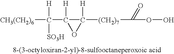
C(C1([H])C([H])([(CH2)7]C(OO)=O)O1)([H])([SO3H])[CH3(CH2)6]
